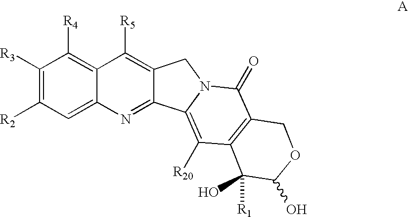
C1([R3])=C([R2])C=C2C(=C1[R4])C([R5])=C1C(=N2)C2=C([R20])C3=C(C(=O)N2C1)COC(O)C3(O)[R1]
